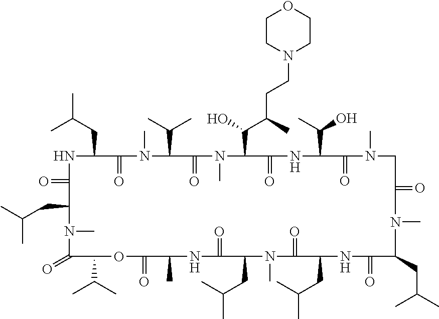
O=C1NC(CC(C)C)C(=O)N(C)C(C(C)C)C(=O)N(C)C(C(C(C)CCN2CCOCC2)O)C(=O)NC(C(O)C)C(=O)N(C)CC(=O)N(C)C(CC(C)C)C(=O)NC(CC(C)C)C(=O)N(C)C(CC(C)C)C(=O)NC(C)C(=O)OC(C(C)C)C(=O)N(C)C1CC(C)C
